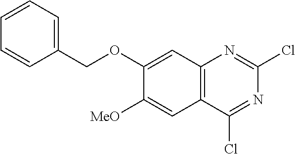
C12=C(C(Cl)=NC(Cl)=N1)C=C([MeO])C(OCC1=CC=CC=C1)=C2
